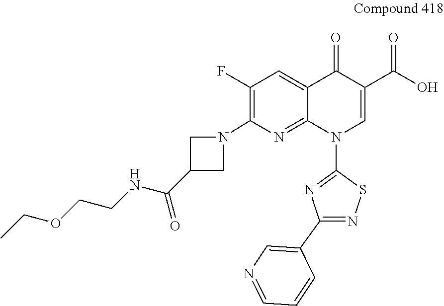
C1(F)=C(N2CC(C(NCCOCC)=O)C2)N=C2C(=C1)C(=O)C(C(O)=O)=CN2C1=NC(C2=CN=CC=C2)=NS1
